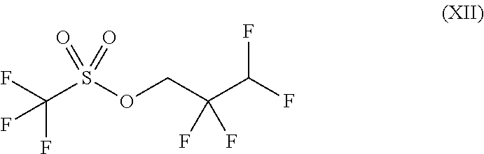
O(CC(C(F)F)(F)F)S(C(F)(F)F)(=O)=O
